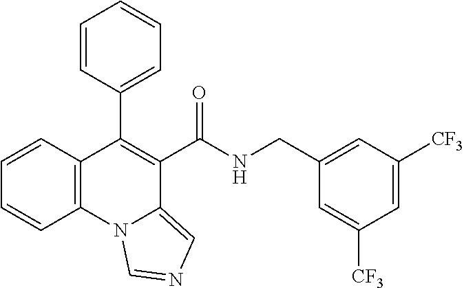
C1(C(NCC2=CC([CF3])=CC([CF3])=C2)=O)=C(C2=CC=CC=C2)C2=C(N3C1=CN=C3)C=CC=C2
